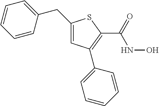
C1(CC2=CC(C3=CC=CC=C3)=C(C(=O)NO)S2)=CC=CC=C1
